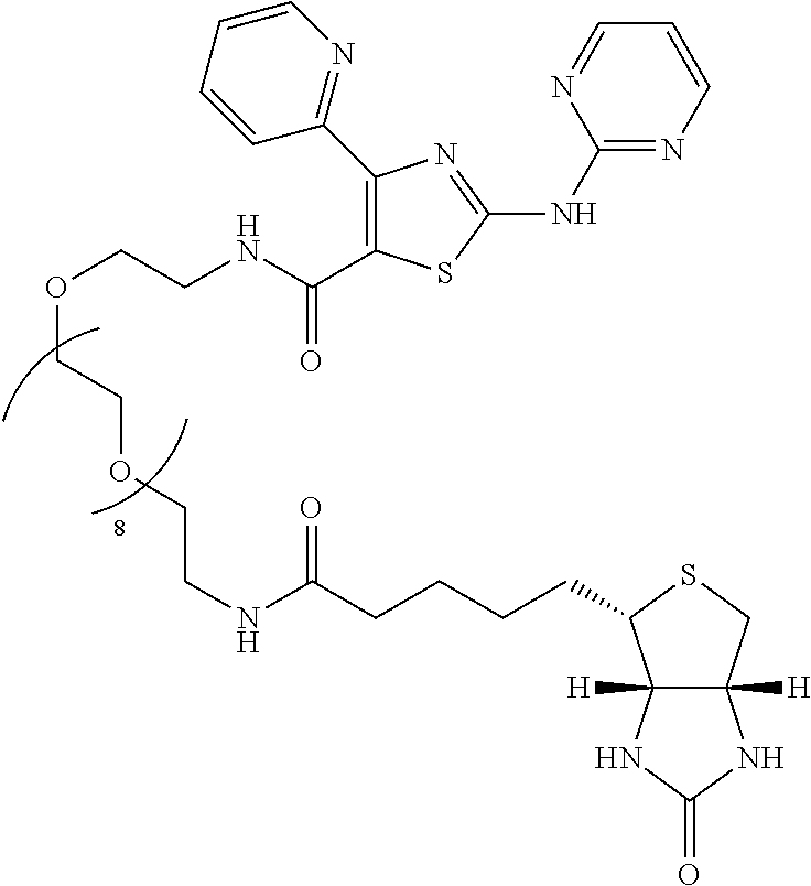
C1(NC2=NC(C3=NC=CC=C3)=C(C(NCCOCCOCCNC(=O)CCCCC3C4([H])C([H])(NC(=O)N4)CS3)=O)S2)=NC=CC=N1
